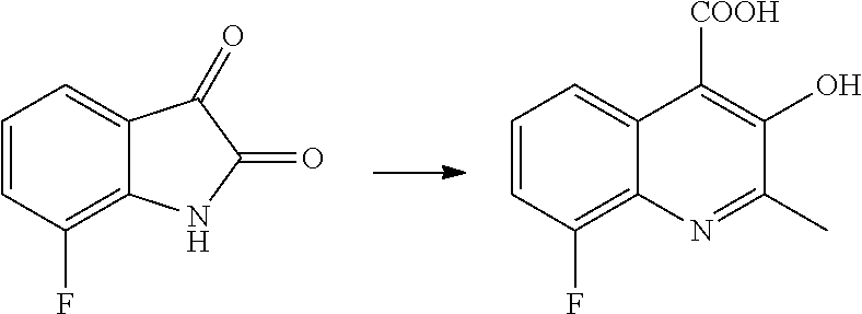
C1=CC(F)=C2C(=C1)C(=O)C(=O)N2.C1=CC(F)=C2C(=C1)C([COOH])=C(O)C(C)=N2
